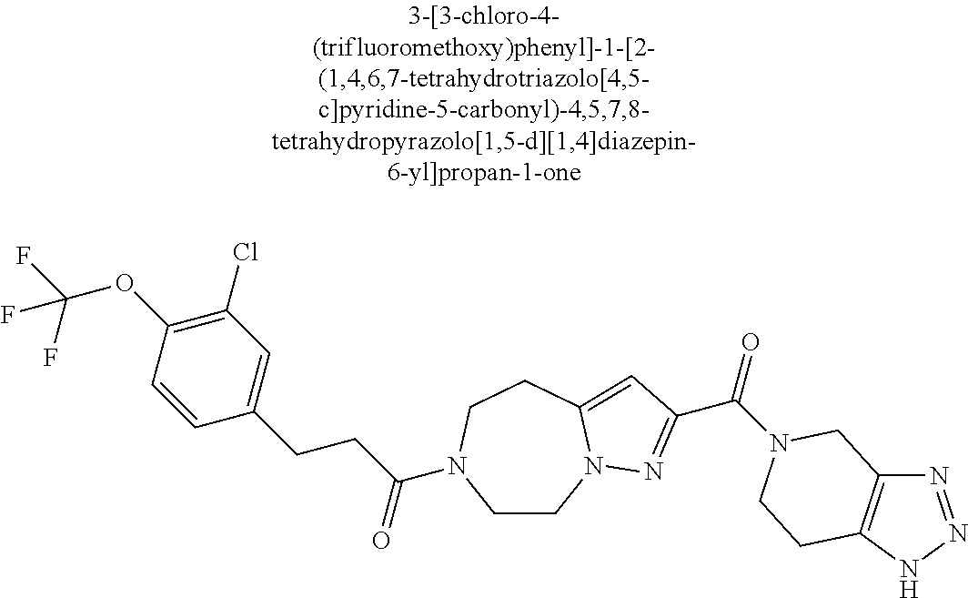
C(OC1=C(Cl)C=C(CCC(=O)N2CCN3C(=CC(C(=O)N4CC5=C(NN=N5)CC4)=N3)CC2)C=C1)(F)(F)F
